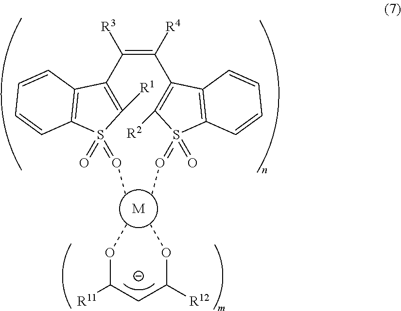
[M].C1(C(=C(C2=C([R1])S(=O)(=OC)C3=C2C=CC=C3)[R3])[R4])=C([R2])S(=OC)(=O)C2=C1C=CC=C2.O(C(CC(OC)[R12])[R11])C
